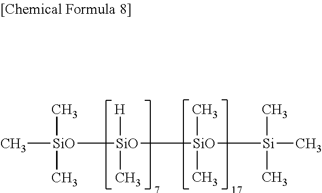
[SiO]([SiO]([SiO](C)(C)[Si](C)(C)C)([H])C)(C)(C)C
